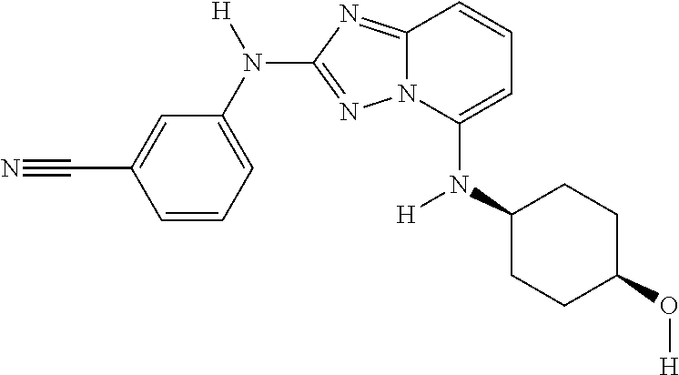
C1=C(C#N)C=CC=C1N([H])C1=NN2C(=N1)C=CC=C2N(C1CCC(O[H])CC1)[H]
